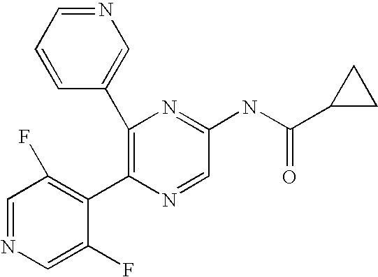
C1(C2=C(C3=C(F)C=NC=C3F)N=CC(NC(C3CC3)=O)=N2)=CN=CC=C1
